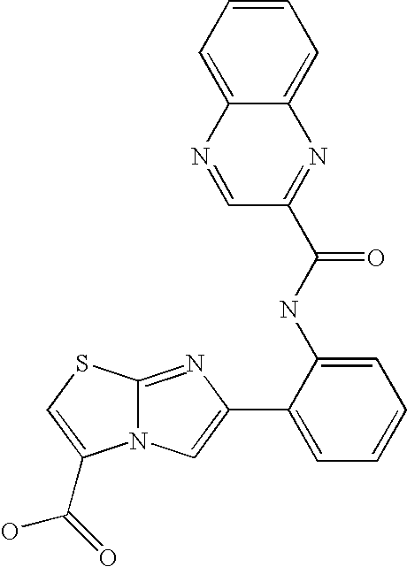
N12C(=NC(C3=CC=CC=C3NC(C3=NC4=CC=CC=C4N=C3)=O)=C1)SC=C2C(O)=O
